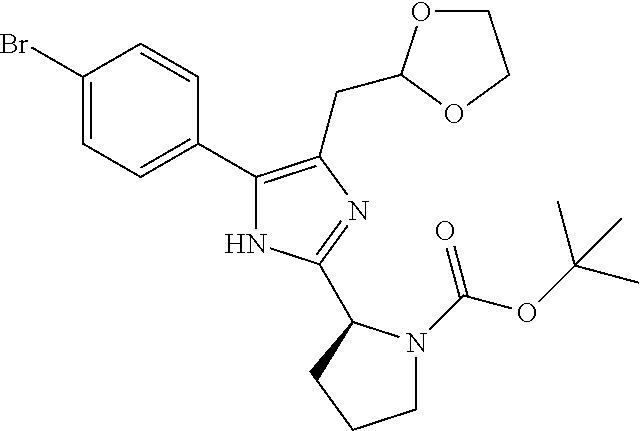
C1(Br)=CC=C(C2=C(CC3OCCO3)N=C(C3N(C(OC(C)(C)C)=O)CCC3)N2)C=C1
